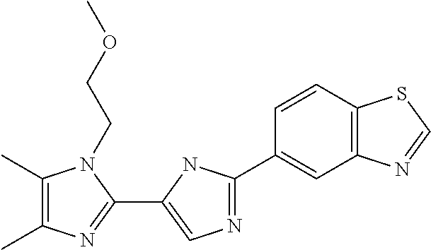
C1(C)=C(C)N(CCOC)C(C2=CN=C(C3=CC4=C(C=C3)SC=N4)N2)=N1
